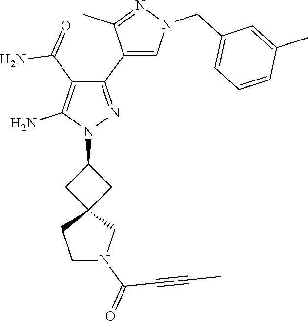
N1(C2CC3(C2)CCN(C(=O)C#CC)C3)N=C(C2=CN(CC3=CC=CC(C)=C3)N=C2C)C(C(=O)N)=C1N
